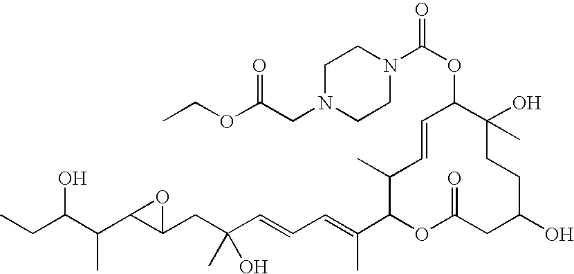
CCC(C(C1C(CC(C=CC=C(C2OC(=O)CC(O)CCC(O)(C)C(OC(N3CCN(CC(OCC)=O)CC3)=O)C=CC2C)C)(O)C)O1)C)O
